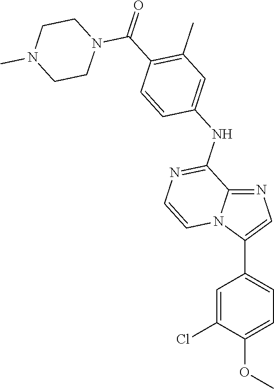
C1=C(Cl)C(OC)=CC=C1C1=CN=C2N1C=CN=C2NC1=CC(C)=C(C(=O)N2CCN(C)CC2)C=C1
